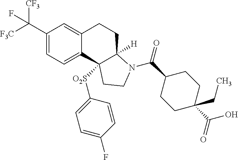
C1(C([CF3])([F3C])F)=CC=C2C(=C1)CCC1([H])C2([O2S]C2=CC=C(F)C=C2)CCN1C(C1CCC(C(O)=O)(CC)CC1)=O
